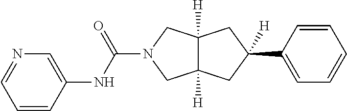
C(N1CC2([H])C([H])(C1)CC(C1=CC=CC=C1)([H])C2)(=O)NC1=CN=CC=C1
